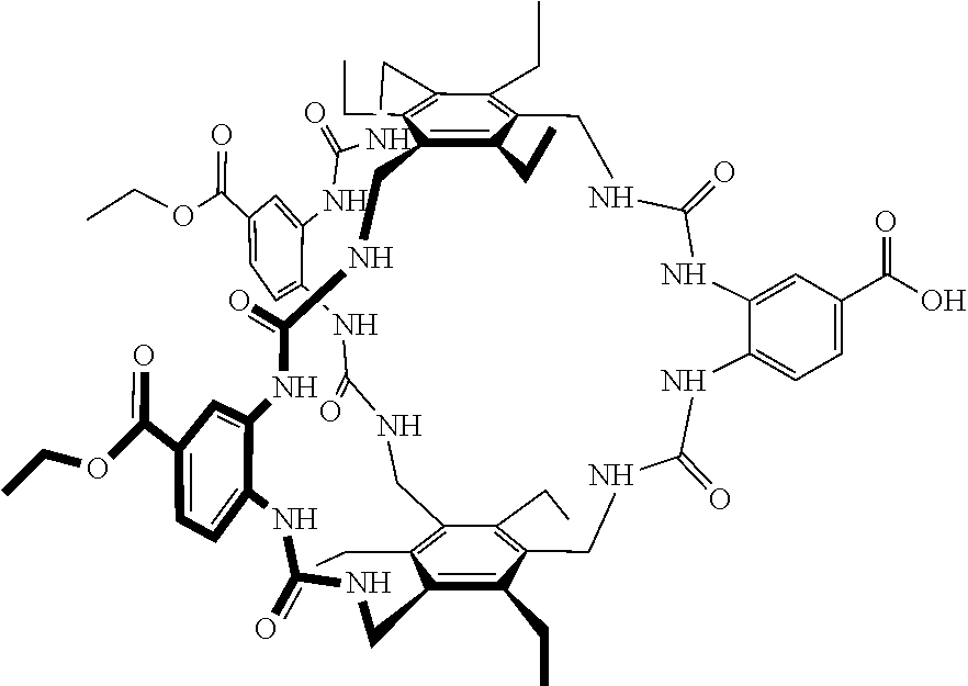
C(=O)(N)NC1=CC(C(OCC)=O)=CC=C1NC(NCC1=C(CC)C2=C(CC)C(=C1CC)CNC(=O)NC1=CC=C(C(=O)O)C=C1NC(=O)NCC1=C(CC)C(CC)=C(CC)C(=C1CC)CNC(=O)NC1=CC(C(OCC)=O)=CC=C1NC(=O)NC2)=O
